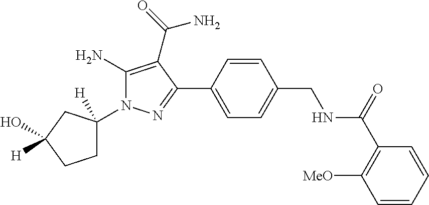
C1C(N2C(N)=C(C(=O)N)C(C3=CC=C(CNC(C4=C([MeO])C=CC=C4)=O)C=C3)=N2)([H])CC(O)([H])C1
